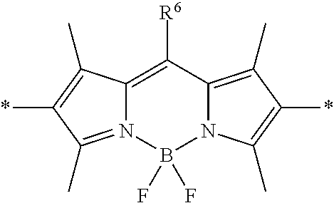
C12=C([R6])C3=C(C)C(*)=C(C)N3B(F)(F)N1=C(C)C(*)=C2C
